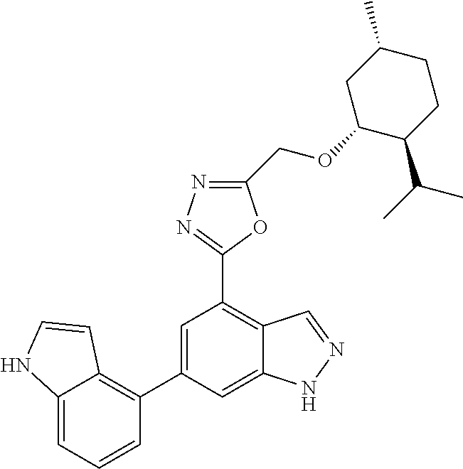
C1(OCC2=NN=C(C3=C4C(=CC(C5=C6C(=CC=C5)NC=C6)=C3)NN=C4)O2)C(C(C)C)CCC(C)C1
